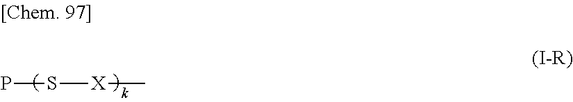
PS[X]C
